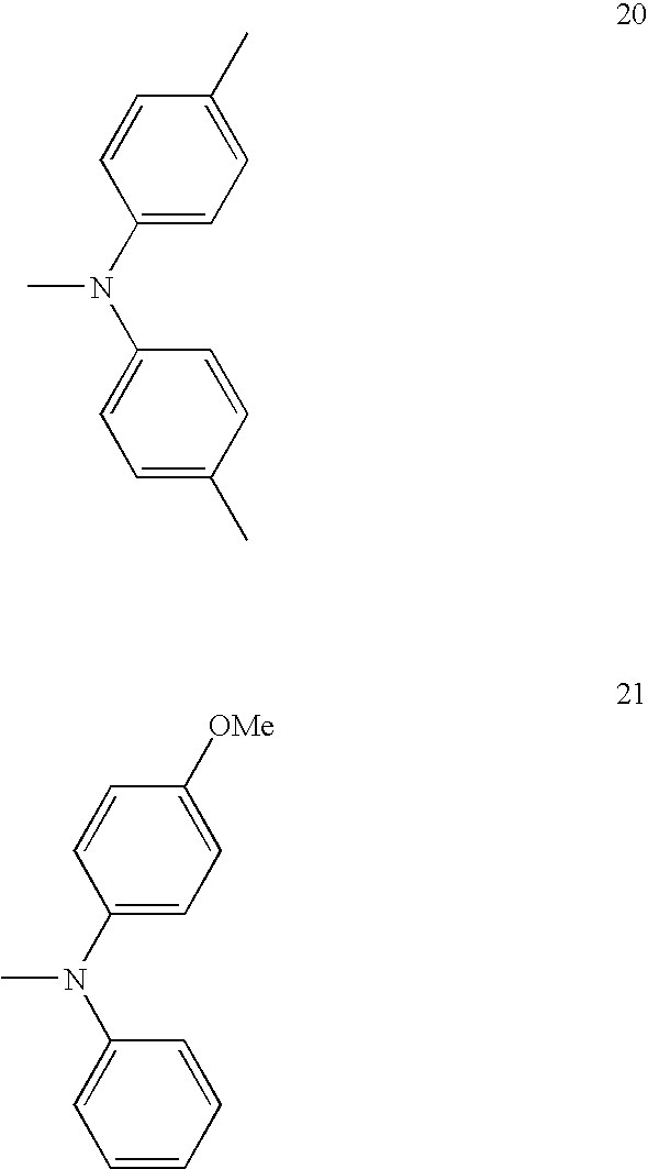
C1(N(C2=CC=C(C)C=C2)C)=CC=C(C)C=C1.C1(N(C)C2=CC=CC=C2)=CC=C([OMe])C=C1
